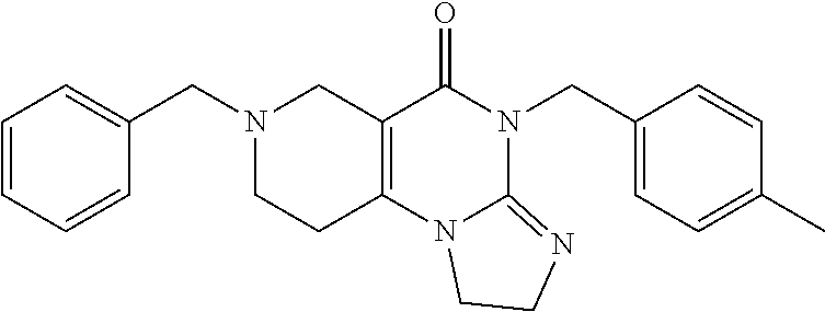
C1=CC=CC(CN2CCC3=C(C2)C(=O)N(CC2=CC=C(C)C=C2)C2=NCCN32)=C1
